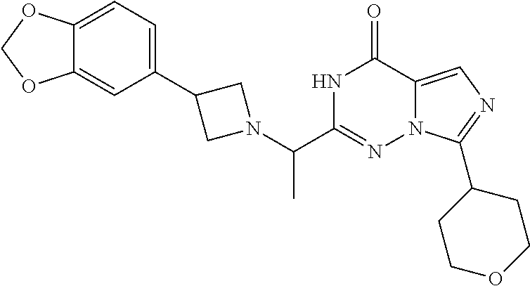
C12=CC=C(C3CN(C(C4=NN5C(=CN=C5C5CCOCC5)C(=O)N4)C)C3)C=C1OCO2
